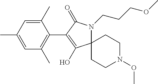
C12(N(CCCOC)C(=O)C(C3=C(C)C=C(C)C=C3C)=C1O)CCN(OC)CC2
